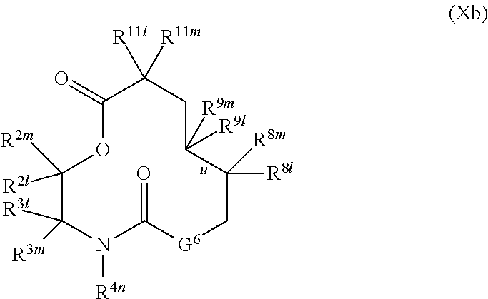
C1(=O)OC([R2m])([R2l])C([R3l])([R3m])N([R4n])C(=O)[G6]CC([R8l])([R8m])C([R9l])([R9m])CC1([R11m])[R11l]
